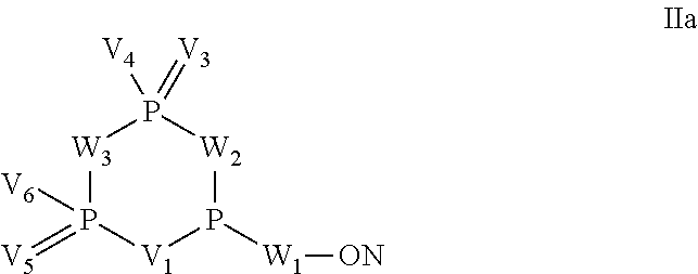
[W3]1P([V6])(=[V5])[V1]P([W1][ON])[W2]P1(=[V3])[V4]
